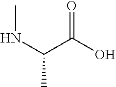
C(C(O)=O)(NC)C
